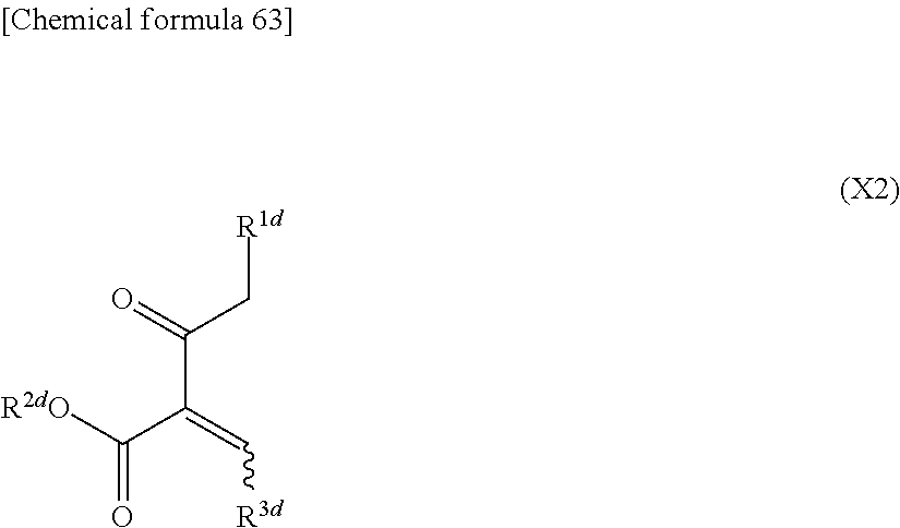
[R1d]CC(C(C([R2dO])=O)=C[R3d])=O
